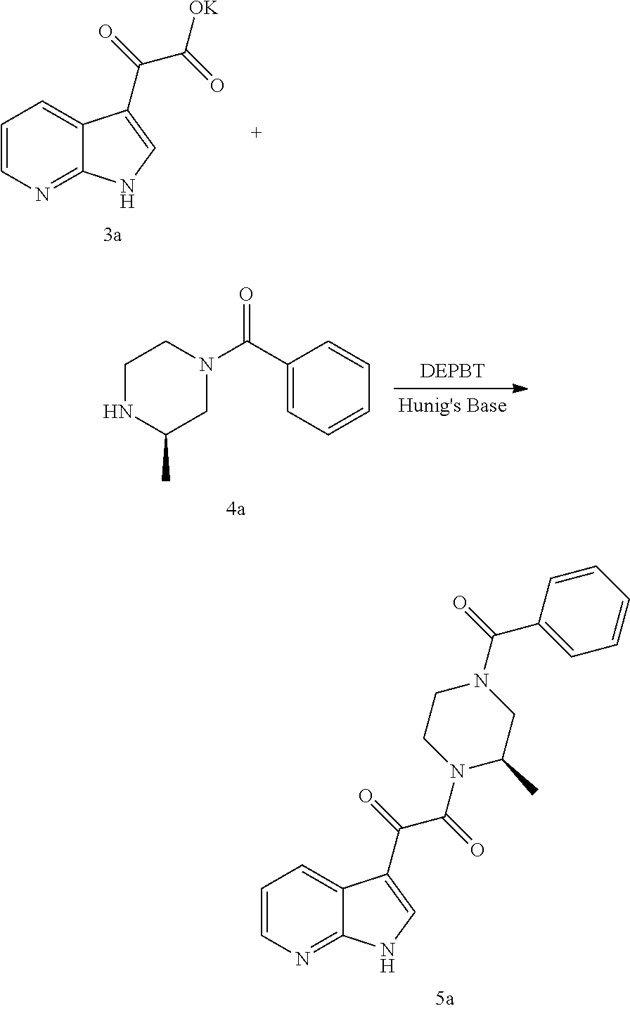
C1=CN=C2C(=C1)C(C(C(=O)N1CCN(C(C3=CC=CC=C3)=O)CC1C)=O)=CN2.C1=CN=C2C(=C1)C(C(C([OK])=O)=O)=CN2.C1(C(N2CC(C)NCC2)=O)=CC=CC=C1
